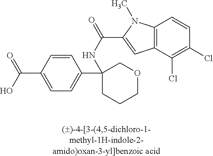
OC(=O)C1=CC=C(C2(NC(=O)C3=CC4=C(N3C)C=CC(Cl)=C4Cl)CCCOC2)C=C1
